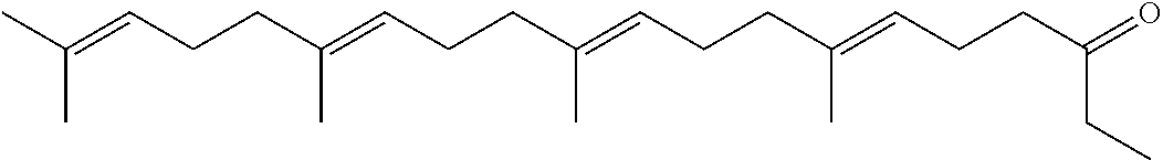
C(C=C(CCC=C(CCC=C(CCC=C(C)C)C)C)C)CC(=O)CC
